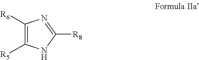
C1([R6])=C([R5])NC([R8])=N1
